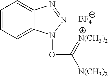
C1=CC=C2C(=C1)N=NN2OC([N(CH3)2])=[N(CH3)2].[BF4]
